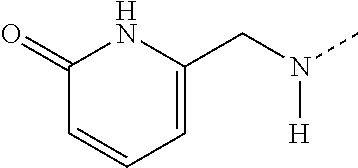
C1(=O)C=CC=C(CN([H])C)N1
